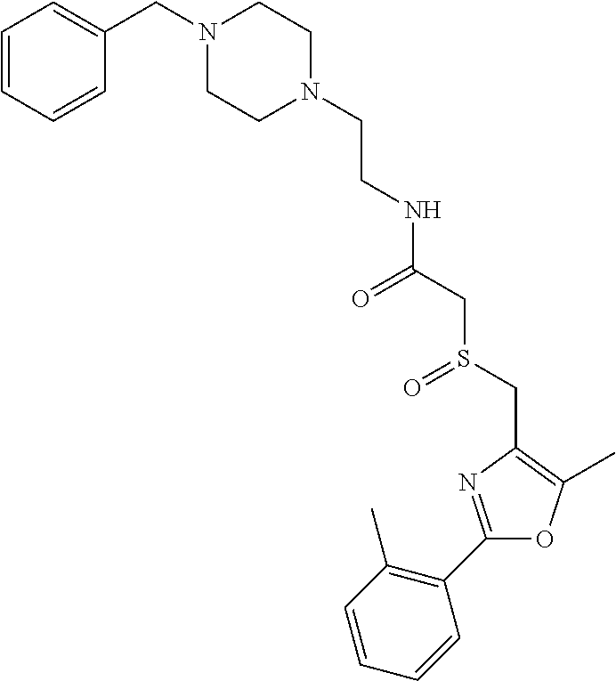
C(CN1CCN(CC2=CC=CC=C2)CC1)NC(CS(CC1=C(C)OC(C2=C(C)C=CC=C2)=N1)=O)=O
